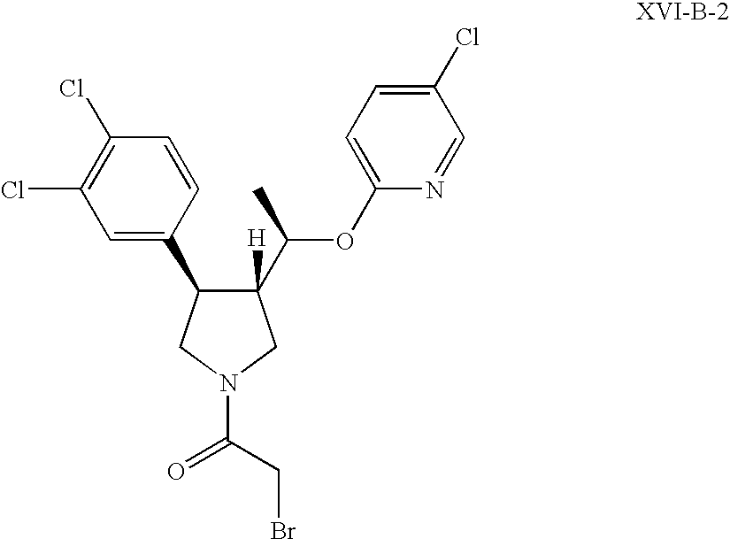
C(N1CC(C(C)OC2=CC=C(Cl)C=N2)([H])C(C2=CC(Cl)=C(Cl)C=C2)C1)(CBr)=O
